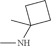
N(C1(C)CCC1)C
